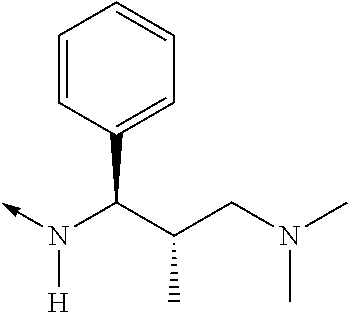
C(C)(CN(C)C)C(N(->C)[H])C1=CC=CC=C1
